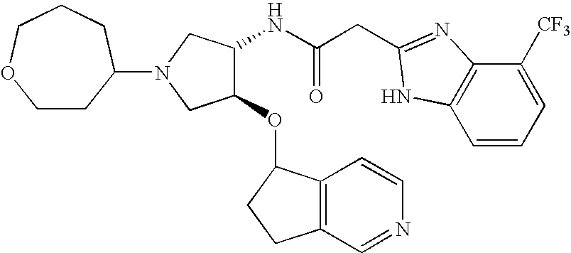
C(C(NC1C(OC2C3=C(C=NC=C3)CC2)CN(C2CCOCCC2)C1)=O)C1=NC2=C(C=CC=C2[CF3])N1
